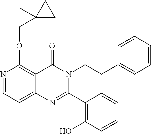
N1=CC=C2C(=C1OCC1(C)CC1)C(=O)N(CCC1=CC=CC=C1)C(C1=C(O)C=CC=C1)=N2
